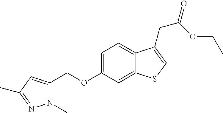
C(OC1=CC=C2C(=C1)SC=C2CC(OCC)=O)C1=CC(C)=NN1C
